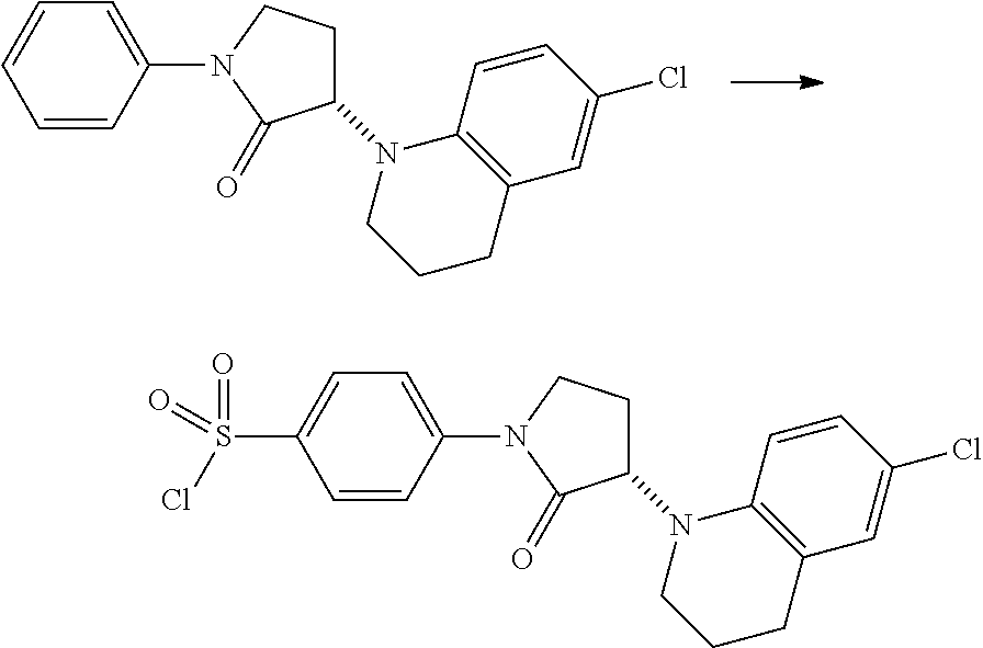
C1=CC=CC(N2C(=O)C(N3CCCC4=C3C=CC(Cl)=C4)CC2)=C1.C1=C(S(Cl)(=O)=O)C=CC(N2C(=O)C(N3CCCC4=C3C=CC(Cl)=C4)CC2)=C1
